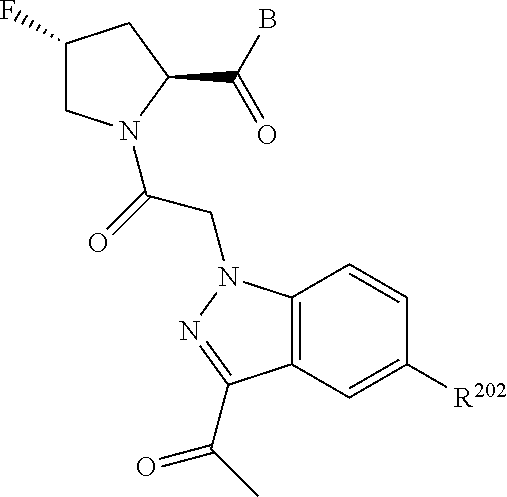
C1(F)CN(C(=O)CN2C3=C(C=C([R202])C=C3)C(C(=O)C)=N2)C(C(B)=O)C1
